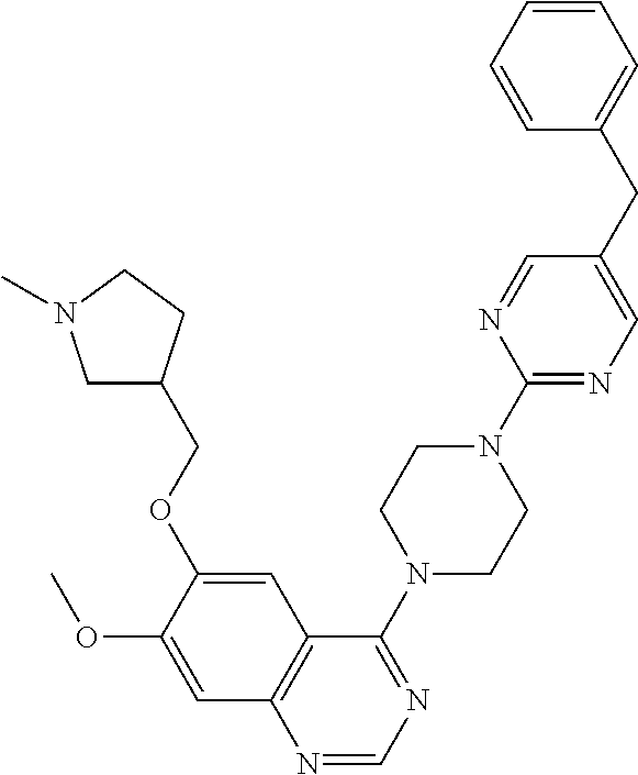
N1=CN=C(N2CCN(C3=NC=C(CC4=CC=CC=C4)C=N3)CC2)C2=C1C=C(OC)C(OCC1CN(C)CC1)=C2
